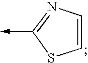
N1=C(->C)SC=C1
